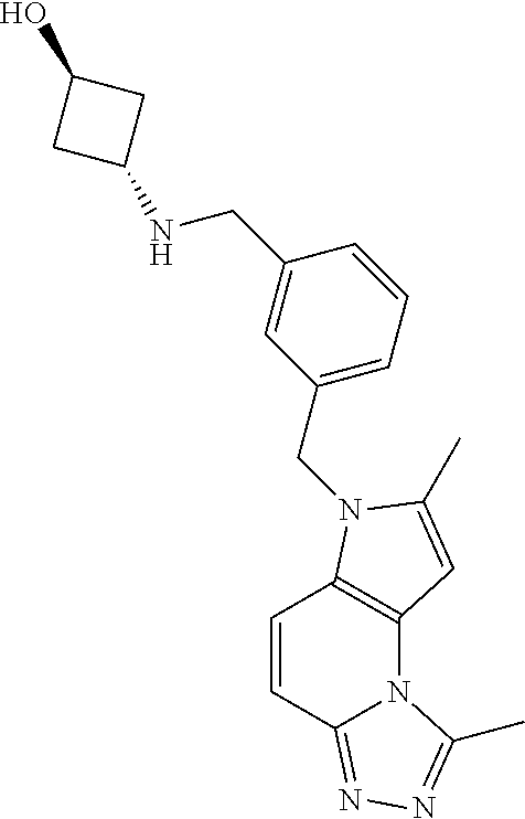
C1=CC2=NN=C(C)N2C2=C1N(CC1=CC=CC(CNC3CC(O)C3)=C1)C(C)=C2
